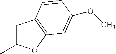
C1=C(C)OC2=C1C=CC(OC)=C2
